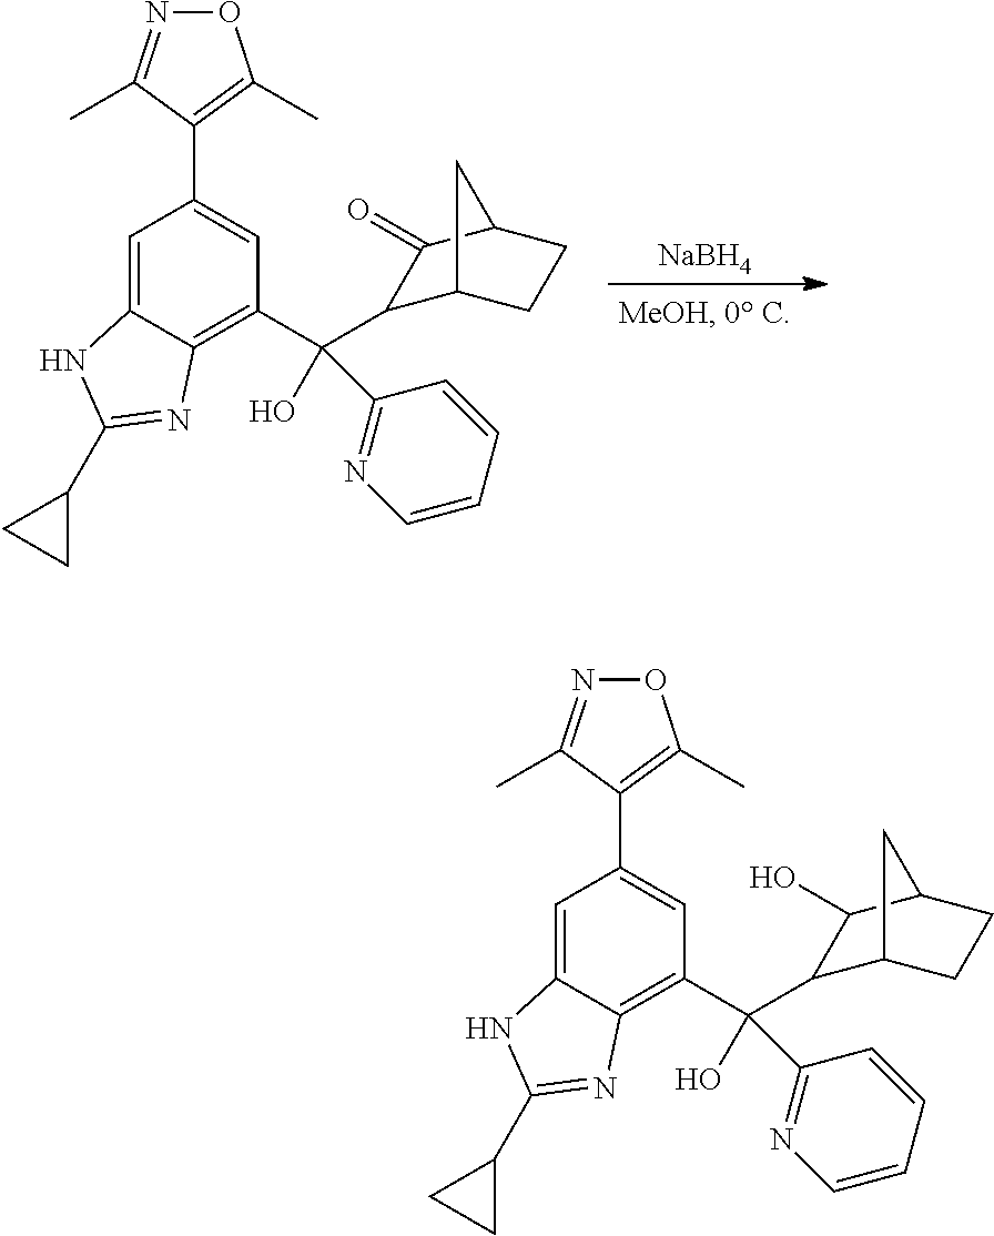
[NaBH4].C12=CC(C3=C(C)ON=C3C)=CC(C(O)(C3=NC=CC=C3)C3C4CCC(C3=O)C4)=C1N=C(C1CC1)N2.C12=CC(C3=C(C)ON=C3C)=CC(C(O)(C3=NC=CC=C3)C3C4CCC(C3O)C4)=C1N=C(C1CC1)N2
